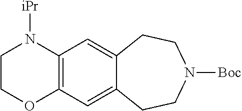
C1COC2=C(C=C3C(=C2)CCN([Boc])CC3)N1[iPr]
